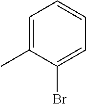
C1=C(C)C(Br)=CC=C1
